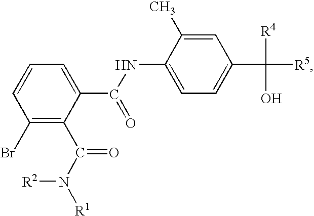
C1(Br)=C(C(N([R1])[R2])=O)C(C(NC2=CC=C(C([R5])([R4])O)C=C2C)=O)=CC=C1
